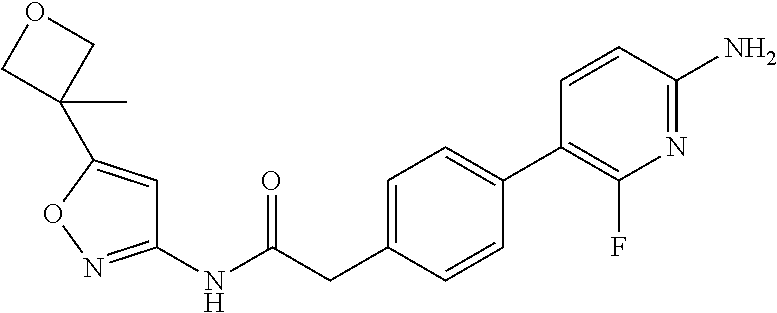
C1(NC(CC2=CC=C(C3=C(F)N=C(N)C=C3)C=C2)=O)=NOC(C2(C)COC2)=C1
